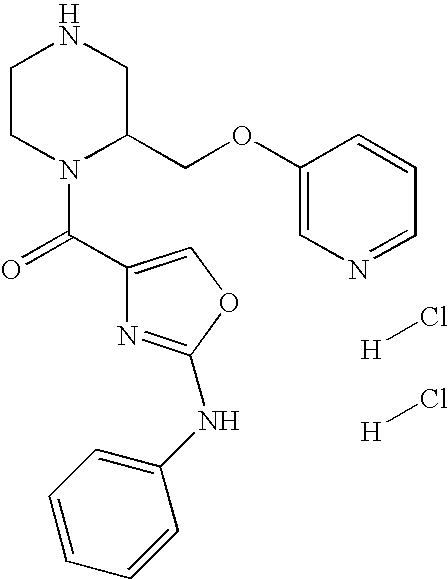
C1CN(C(=O)C2=COC(NC3=CC=CC=C3)=N2)C(COC2=CN=CC=C2)CN1.[H]Cl.[H]Cl
